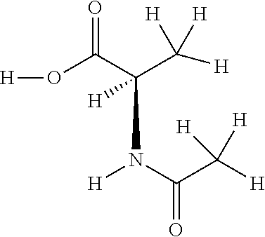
O=C(C(C([H])([H])[H])(N(C(C([H])([H])[H])=O)[H])[H])O[H]
